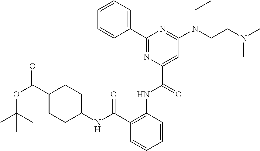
C1=CC=C(C2=NC(C(=O)NC3=C(C(NC4CCC(C(OC(C)(C)C)=O)CC4)=O)C=CC=C3)=CC(N(CC)CCN(C)C)=N2)C=C1
